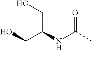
OC(C(NC(C)=O)CO)C
